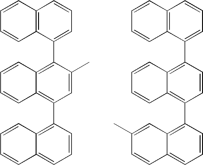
C12=C(C(C3=C4C(=C(C5=C6C(=CC=C5)C=CC=C6)C=C3C)C=CC=C4)=CC=C1)C=CC=C2.C12=C(C(C3=C4C(=C(C5=C6C(=CC=C5)C=CC(C)=C6)C=C3)C=CC=C4)=CC=C1)C=CC=C2
